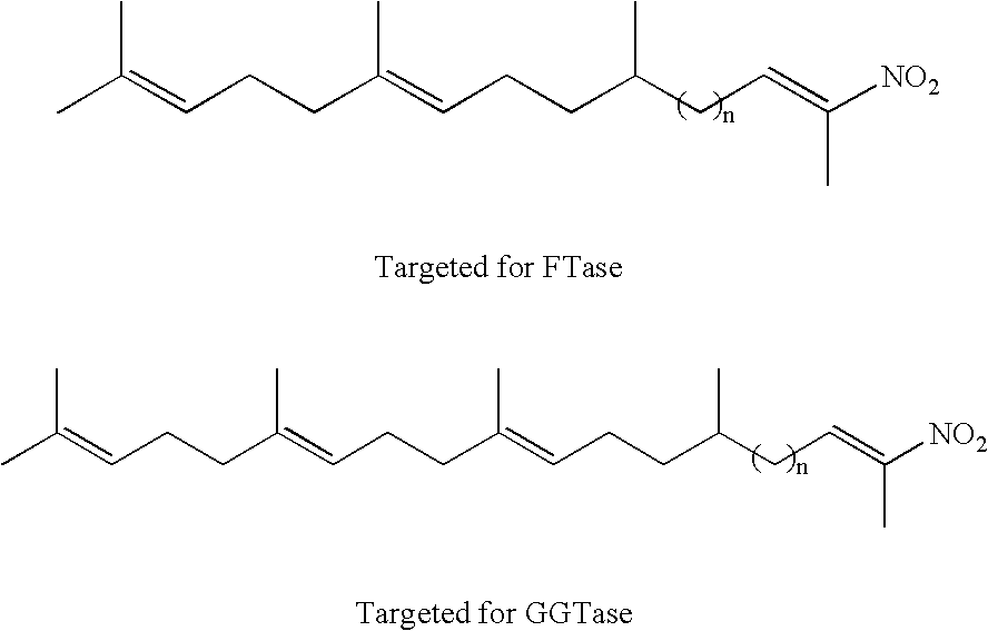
CC(=CCCC(=CCCC(CC=C([NO2])C)C)C)C.C(C(=CCCC(=CCCC(CC=C([NO2])C)C)C)C)CC=C(C)C
